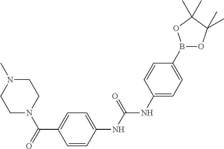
C1=CC(NC(NC2=CC=C(B3OC(C)(C)C(C)(C)O3)C=C2)=O)=CC=C1C(=O)N1CCN(C)CC1
